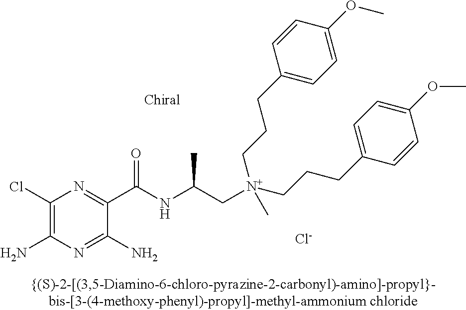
C1(Cl)=C(N)N=C(N)C(C(NC(C[N+](CCCC2=CC=C(OC)C=C2)(CCCC2=CC=C(OC)C=C2)C)C)=O)=N1.[Cl-]
